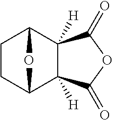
C1CC2C3([H])C([H])(C1O2)C(=O)OC3=O
